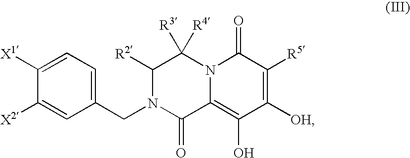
C1([R2])N(CC2=CC=C([X1])C([X2])=C2)C(=O)C2=C(O)C([OH])=C([R5])C(=O)N2C1([R4])[R3]
